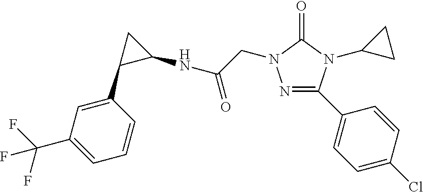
N(C(CN1N=C(C2=CC=C(Cl)C=C2)N(C2CC2)C1=O)=O)C1CC1C1=CC(C(F)(F)F)=CC=C1
